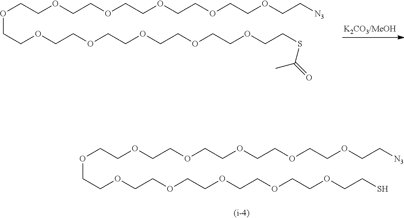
O(CCOCCOCCOCCOCCOCCOCCOCCOCCOCC[N3])CCOCCSC(C)=O.O(CCOCCOCCOCCOCCOCCOCCOCCOCCOCC[N3])CCOCCS
